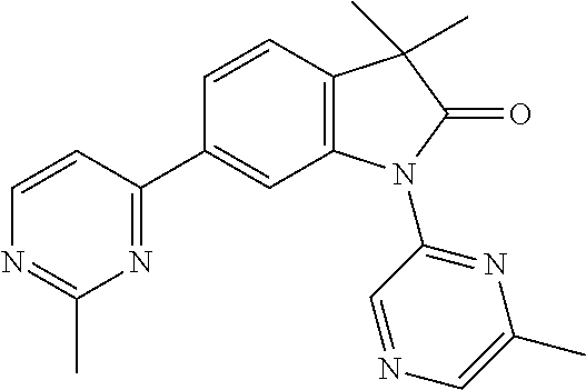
C1=CC(C2=CC3=C(C=C2)C(C)(C)C(=O)N3C2=NC(C)=CN=C2)=NC(C)=N1
